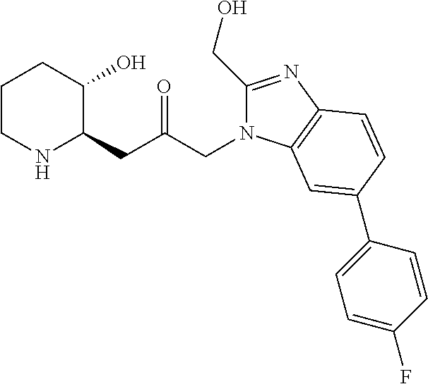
C1CNC(CC(=O)CN2C(CO)=NC3=C2C=C(C2=CC=C(F)C=C2)C=C3)C(O)C1
